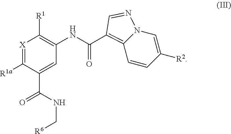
[X]1=C([R1a])C(C(NC[R6])=O)=CC(NC(=O)C2=C3C=CC([R2])=CN3N=C2)=C1[R1]
